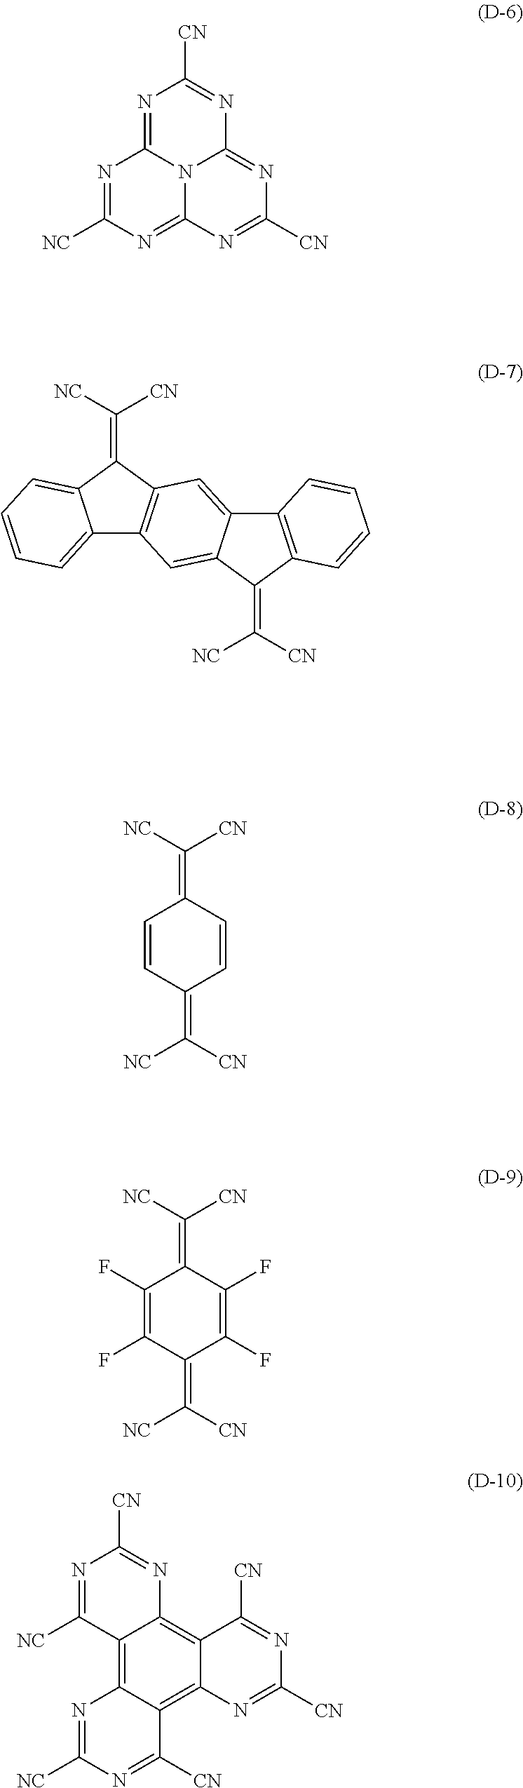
N1=C([NC])N=C2N3C1=NC([CN])=NC3=NC([CN])=N2.C12=CC=CC=C1C(=C([CN])[NC])C1=C2C=C2C(=C1)C1=C(C=CC=C1)C2=C([CN])[NC].C1=CC(=C([CN])[NC])C=CC1=C([NC])[CN].C1(F)=C(F)C(=C([CN])[NC])C(F)=C(F)C1=C([NC])[CN].C12=C3C(=C4C(=C1N=C([CN])N=C2[NC])C([CN])=NC([CN])=N4)C([CN])=NC([NC])=N3
